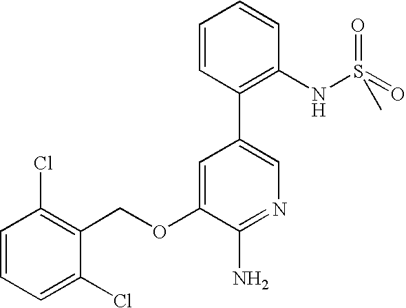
C1=CC=C(Cl)C(COC2=CC(C3=C(NS(=O)(=O)C)C=CC=C3)=CN=C2N)=C1Cl
